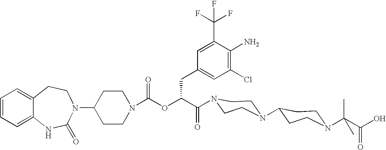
C12=CC=CC=C1NC(=O)N(C1CCN(C(OC(C(=O)N3CCN(C4CCN(C(C(O)=O)(C)C)CC4)CC3)CC3=CC(Cl)=C(N)C(C(F)(F)F)=C3)=O)CC1)CC2
